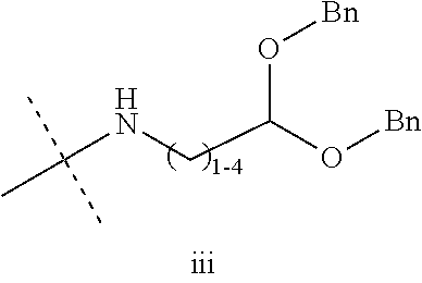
CC(NCC(O[Bn])O[Bn])(C)C
